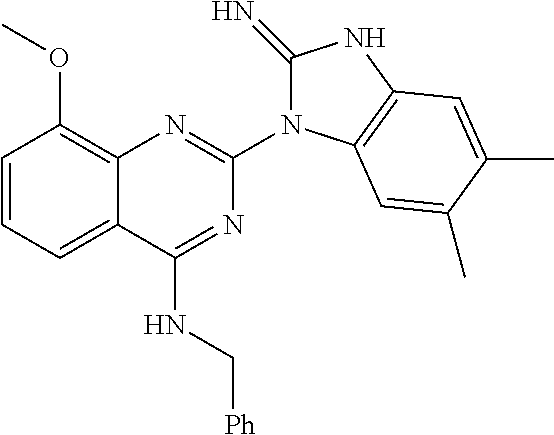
C1=CC=C2C(=C1OC)N=C(N1C(=N)NC3=C1C=C(C)C(C)=C3)N=C2NC[Ph]
